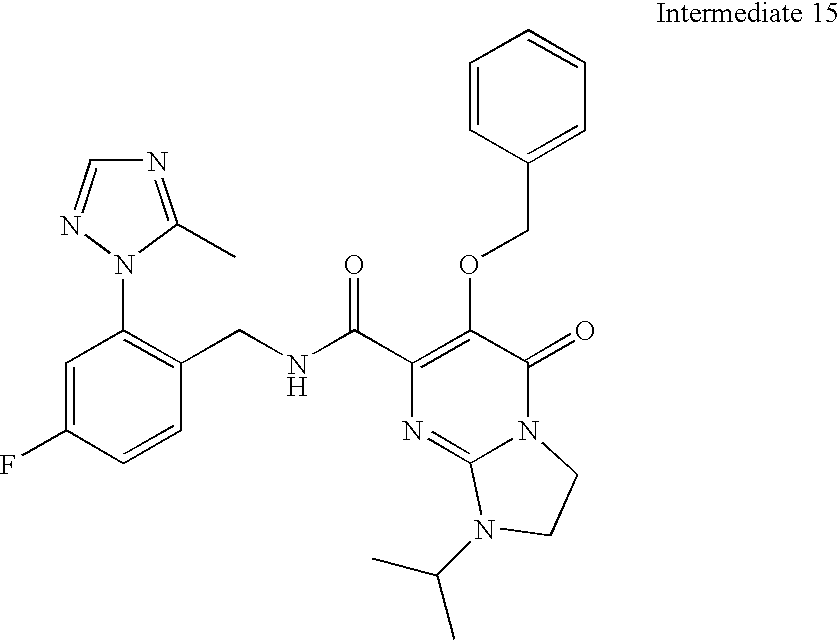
C1(CNC(C2=C(OCC3=CC=CC=C3)C(=O)N3C(=N2)N(C(C)C)CC3)=O)=C(N2C(C)=NC=N2)C=C(F)C=C1
